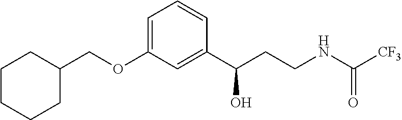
C1CCCC(COC2=CC=CC(C(CCNC([CF3])=O)O)=C2)C1
